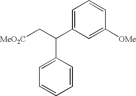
C1=C(C(C[MeO2C])C2=CC=CC=C2)C=C([OMe])C=C1
